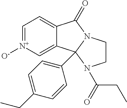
[N+]1([O-])=CC=C2C(=C1)C1(C3=CC=C(CC)C=C3)N(C2=O)CCN1C(CC)=O
